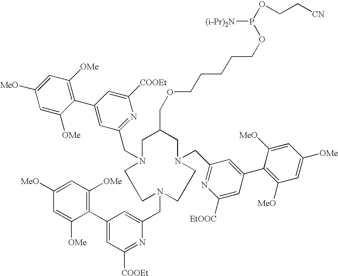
C1C(COCCCCCOP(OCC[CN])[(i-Pr)2N])CN(CC2=NC([EtOOC])=CC(C3=C([MeO])C=C([OMe])C=C3[MeO])=C2)CCN(CC2=CC(C3=C([OMe])C=C([MeO])C=C3[OMe])=CC([COOEt])=N2)CCN1CC1=NC([COOEt])=CC(C2=C([OMe])C=C([MeO])C=C2[OMe])=C1
